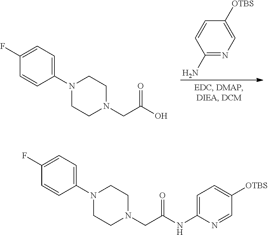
C1=CC([OTBS])=CN=C1N.OC(CN1CCN(C2=CC=C(F)C=C2)CC1)=O.N(C(CN1CCN(C2=CC=C(F)C=C2)CC1)=O)C1=CC=C([OTBS])C=N1
